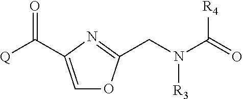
C1=C(C([Q])=O)N=C(CN([R3])C([R4])=O)O1
